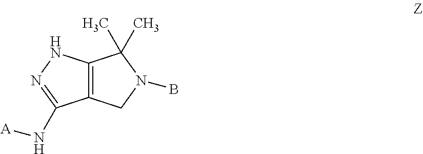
C12=C(NN=C1N[A])C(C)(C)N(B)C2
